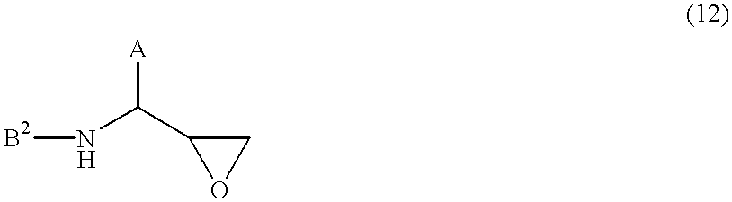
N(C(C1OC1)[A])[B2]
